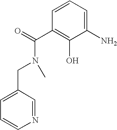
C1=CN=CC(CN(C)C(=O)C2=C(O)C(N)=CC=C2)=C1
